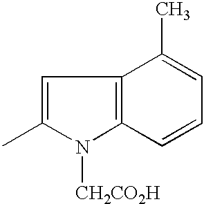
C1=C(C)N([CH2CO2H])C2=C1C(C)=CC=C2
